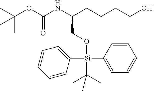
C(OC(NC(CCCC[OH])CO[Si](C1=CC=CC=C1)(C(C)(C)C)C1=CC=CC=C1)=O)(C)(C)C
